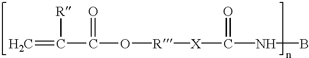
C=C(C(O[R][X]C(NB)=O)=O)[R]
